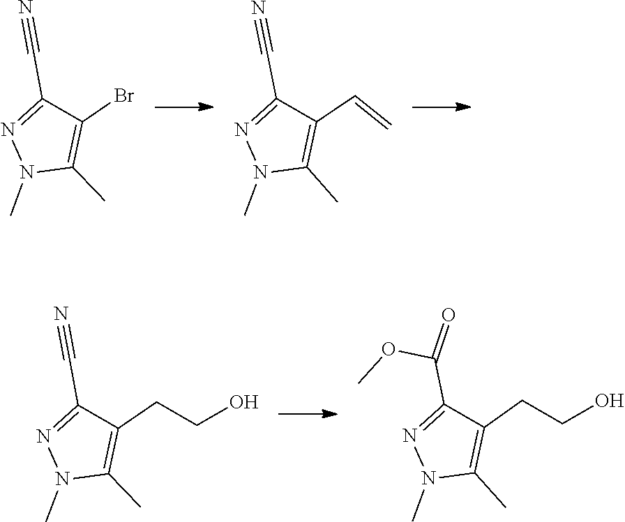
N1(C)N=C(C#N)C(Br)=C1C.N1(C)N=C(C#N)C(C=C)=C1C.C1(C#N)=NN(C)C(C)=C1CCO.N1(C)N=C(C(OC)=O)C(CCO)=C1C
